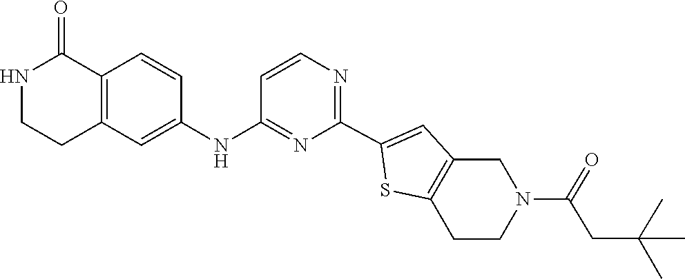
C1=CN=C(C2=CC3=C(CCN(C(CC(C)(C)C)=O)C3)S2)N=C1NC1=CC2=C(C=C1)C(=O)NCC2
